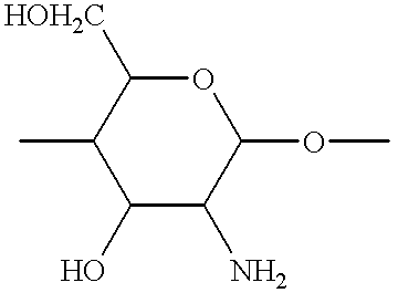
C1(O)C(N)C(OC)OC([HOH2C])C1C
